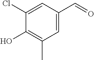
C1(C=O)=CC(C)=C(O)C(Cl)=C1
